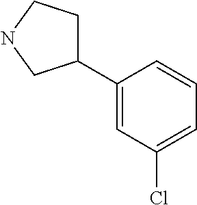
C1(C2CCNC2)=CC(Cl)=CC=C1
